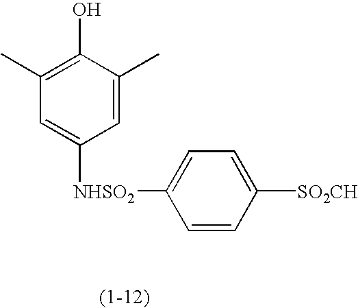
C1(C)=C(O)C(C)=CC([NHSO2]C2=CC=C([SO2CH])C=C2)=C1
